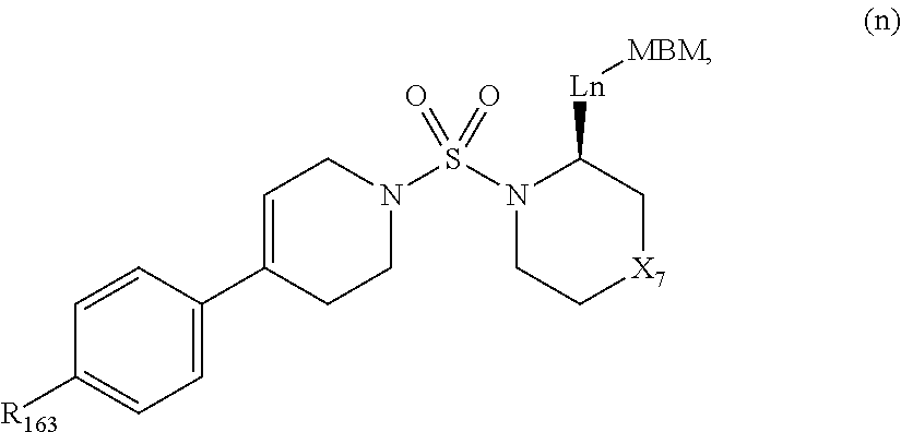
[Ln]([MBM])C1N(S(N2CC=C(C3=CC=C([R163])C=C3)CC2)(=O)=O)CC[X7]C1
